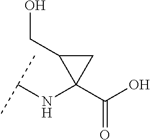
C(NC1(C(=O)O)CC1CO)(C)C
